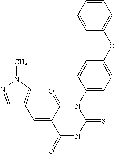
C1=CC=CC(OC2=CC=C(N3C(=O)C(=CC4=CN(C)N=C4)C(=O)NC3=S)C=C2)=C1
